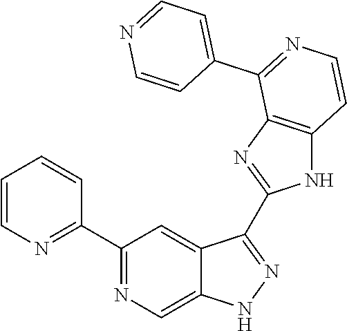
C1(C2=NC=C3C(=C2)C(C2=NC4=C(N2)C=CN=C4C2=CC=NC=C2)=NN3)=NC=CC=C1
